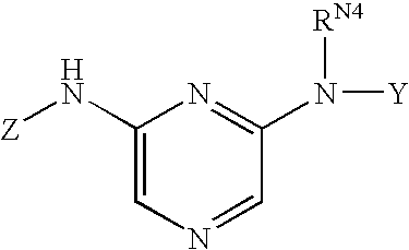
C1(N[Z])=CN=CC(N([Y])[RN4])=N1
